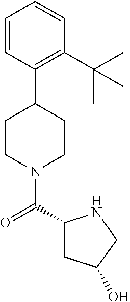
C1CN(C(=O)C2CC(O)CN2)CCC1C1=C(C(C)(C)C)C=CC=C1
